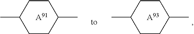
C1CC(C)CCC1C.[A91].C1CC(C)CCC1C.[A93]
